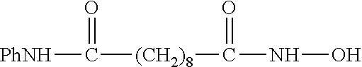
[PhNH]C([(CH2)8]C(NO)=O)=O
